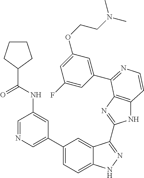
C1(C2=CN=CC(NC(C3CCCC3)=O)=C2)=CC=C2C(=C1)C(C1=NC3=C(N1)C=CN=C3C1=CC(OCCN(C)C)=CC(F)=C1)=NN2
